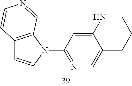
C12=C(N(C3=NC=C4C(=C3)NCCC4)C=C1)C=NC=C2
